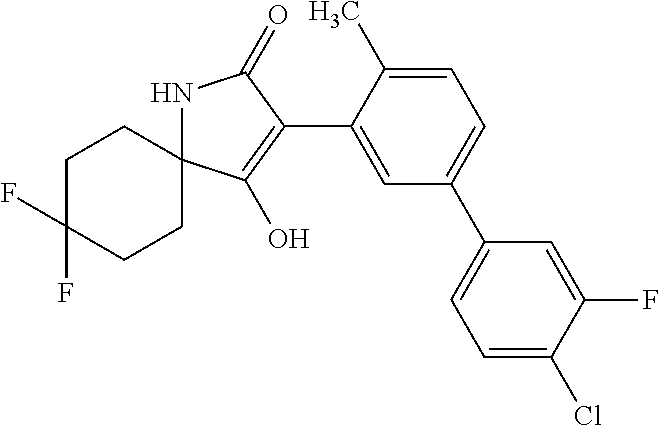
C1C(F)(F)CCC2(C1)NC(=O)C(C1=CC(C3=CC=C(Cl)C(F)=C3)=CC=C1C)=C2O
